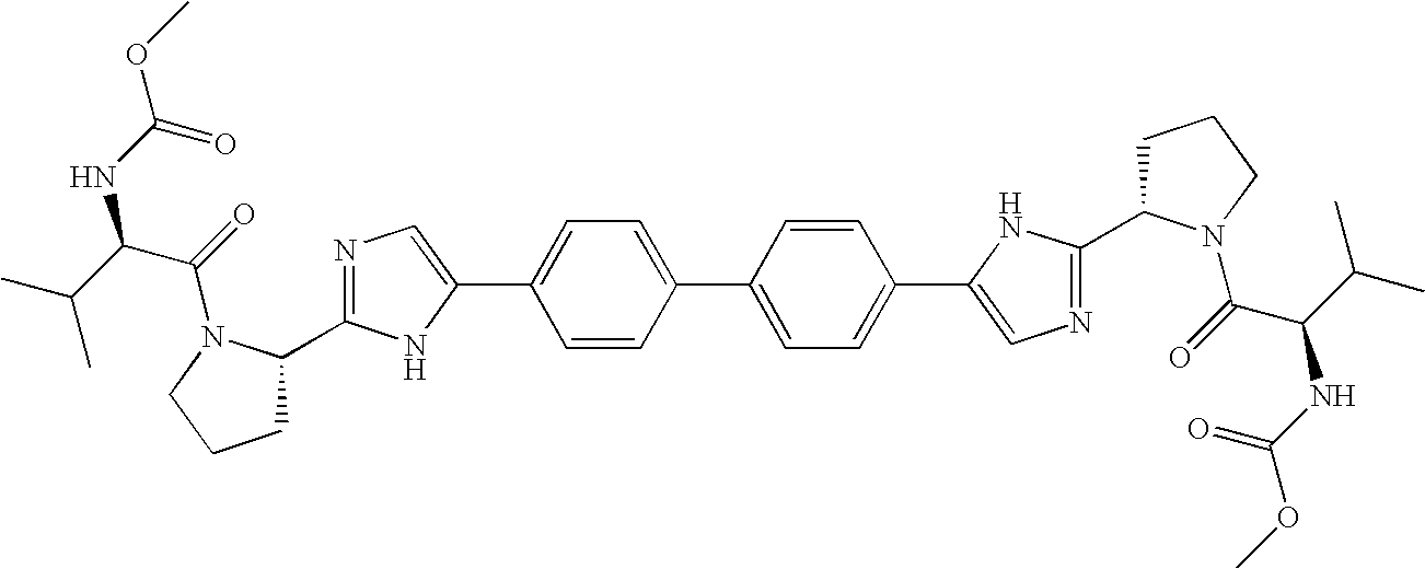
C1=CC(C2=CC=C(C3=CN=C(C4CCCN4C(=O)C(C(C)C)NC(OC)=O)N3)C=C2)=CC=C1C1=CN=C(C2CCCN2C(C(C(C)C)NC(OC)=O)=O)N1
